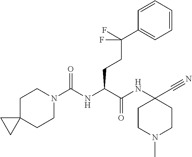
C1CN(C(NC(C(NC2(C#N)CCN(C)CC2)=O)CCC(C2=CC=CC=C2)(F)F)=O)CCC12CC2
